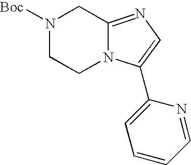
N1([Boc])CCN2C(=NC=C2C2=CC=CC=N2)C1
